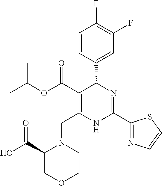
C1=CC(C2C(C(=O)OC(C)C)=C(CN3C(C(O)=O)COCC3)NC(C3=NC=CS3)=N2)=CC(F)=C1F
